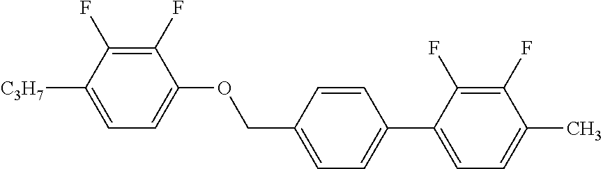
C1(F)=C(F)C([C3H7])=CC=C1OCC1=CC=C(C2=CC=C(C)C(F)=C2F)C=C1
